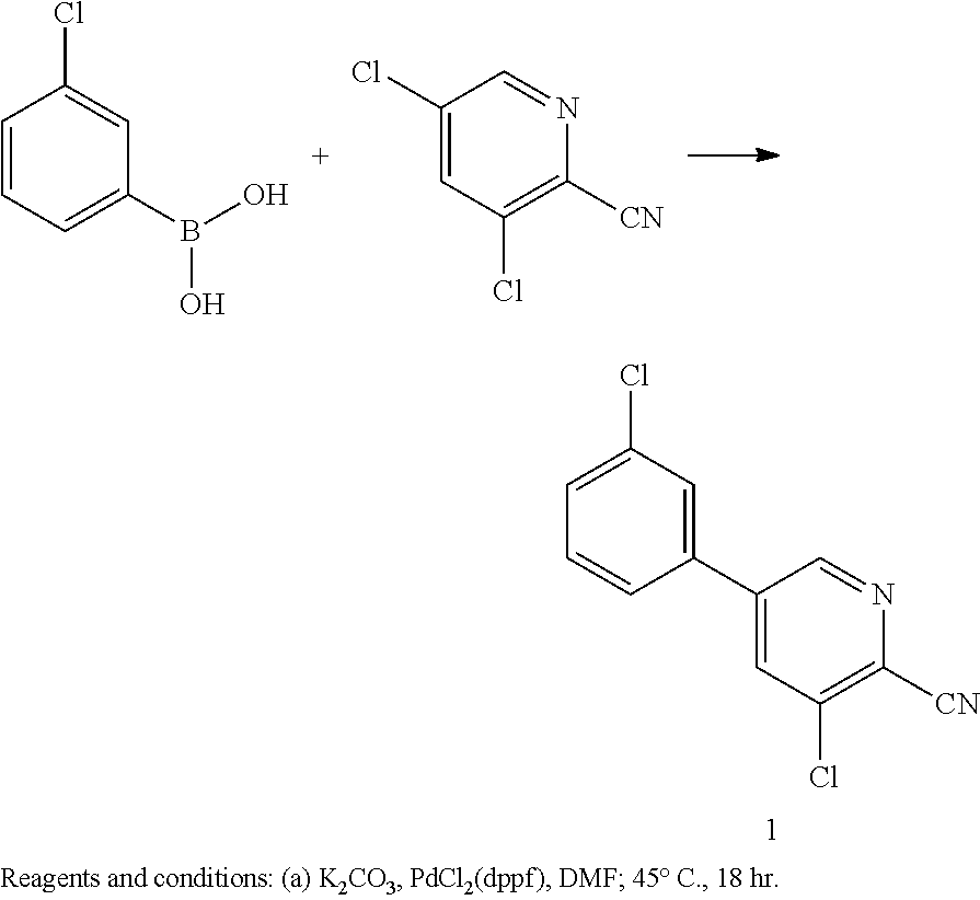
C1=CC=C(B(O)O)C=C1Cl.C1(Cl)=CC(Cl)=C([CN])N=C1.C1(Cl)=CC=CC(C2=CC(Cl)=C([CN])N=C2)=C1
